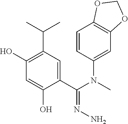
C1(O)=C(C(C)C)C=C(C(N(C2=CC3=C(C=C2)OCO3)C)=NN)C(O)=C1
